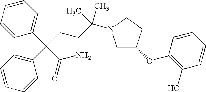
C1C(OC2=C(O)C=CC=C2)CCN1C(CCC(C1=CC=CC=C1)(C1=CC=CC=C1)C(=O)N)(C)C
